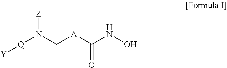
[Q](N(C[A]C(NO)=O)[Z])[Y]
